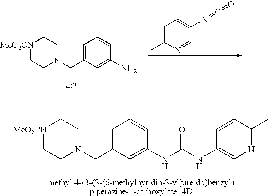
[MeO2CN]1CCN(CC2=CC=CC(N)=C2)CC1.[4C].C1=C(C)N=CC(N=C=O)=C1.[MeO2CN]1CCN(CC2=CC=CC(NC(NC3=CN=C(C)C=C3)=O)=C2)CC1
